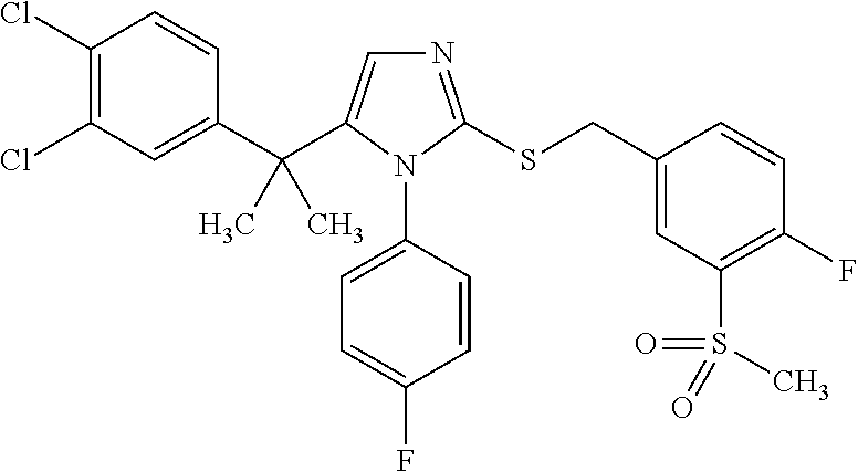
C1(C(C2=CN=C(SCC3=CC(S(=O)(=O)C)=C(F)C=C3)N2C2=CC=C(F)C=C2)(C)C)=CC(Cl)=C(Cl)C=C1
